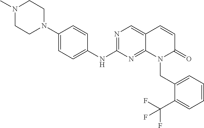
N1=C(NC2=CC=C(N3CCN(C)CC3)C=C2)N=C2C(=C1)C=CC(=O)N2CC1=CC=CC=C1C(F)(F)F
